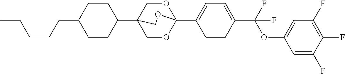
C(CCC1CCC(C23COC(C4=CC=C(C(OC5=CC(F)=C(F)C(F)=C5)(F)F)C=C4)(OC2)OC3)CC1)CC
